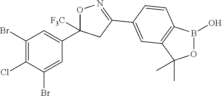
C1(Br)=C(Cl)C(Br)=CC(C2([F3C])ON=C(C3=CC4=C(B(O)OC4(C)C)C=C3)C2)=C1
